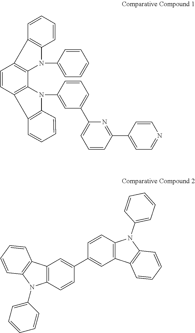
C1=CC2=C(C=C1)C1=C(N2C2=CC(C3=CC=CC(C4=CC=NC=C4)=N3)=CC=C2)C2=C(C=C1)C1=C(N2C2=CC=CC=C2)C=CC=C1.C12=C(C=CC(C3=CC4=C(C=C3)N(C3=CC=CC=C3)C3=C4C=CC=C3)=C1)N(C1=CC=CC=C1)C1=C2C=CC=C1
